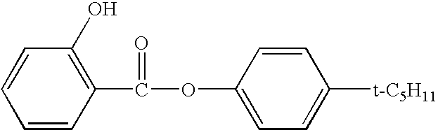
C1=CC(C(=O)OC2=CC=C([t-C5H11])C=C2)=C(O)C=C1
